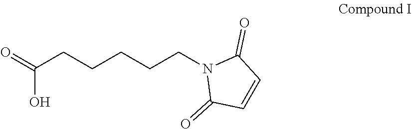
C(O)(=O)CCCCCN1C(=O)C=CC1=O
